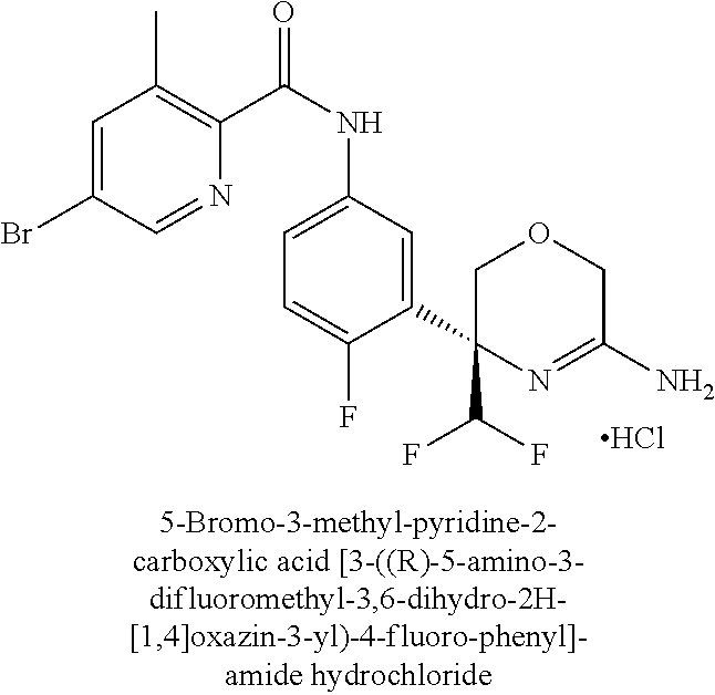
C1(C(F)F)(C2=CC(NC(=O)C3=C(C)C=C(Br)C=N3)=CC=C2F)N=C(N)COC1.Cl
